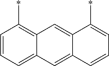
C1=CC=C2C(=C1*)C=C1C(=C2)C=CC=C1*
